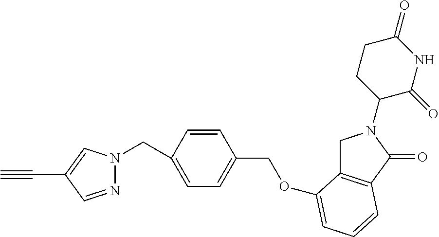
C1C2=C(C(=O)N1C1C(=O)NC(=O)CC1)C=CC=C2OCC1=CC=C(CN2N=CC(C#C)=C2)C=C1
